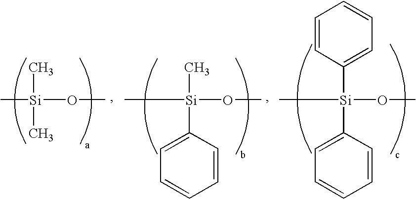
C[Si](OC)(C)C.C[Si](OC)(C)C1=CC=CC=C1.C[Si](OC)(C1=CC=CC=C1)C1=CC=CC=C1
